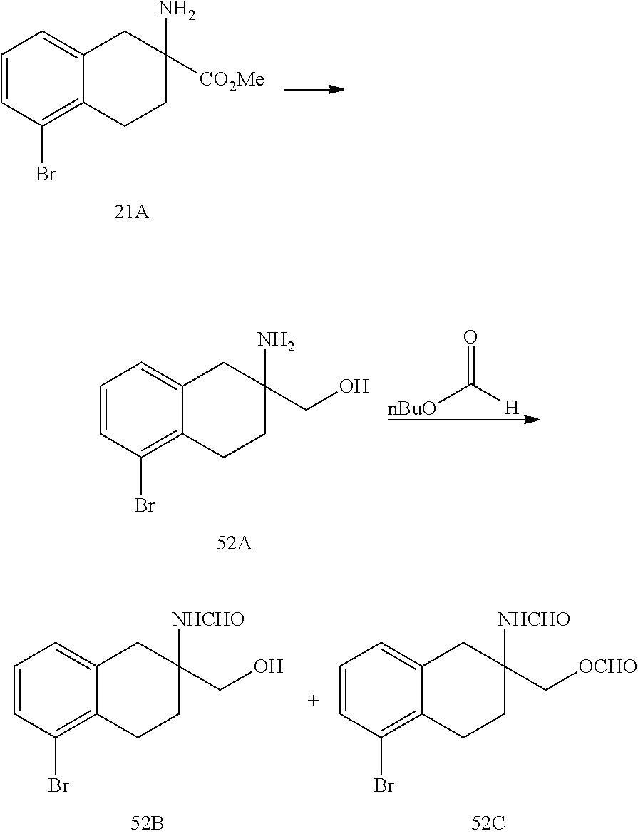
C1=CC(Br)=C2C(=C1)CC(N)([CO2Me])CC2.C1=CC(Br)=C2C(=C1)CC(N)(CO)CC2.[nBuO]C([H])=O.C1=CC(Br)=C2C(=C1)CC([NHCHO])(CO)CC2.C1=CC(Br)=C2C(=C1)CC([NHCHO])(C[OCHO])CC2
